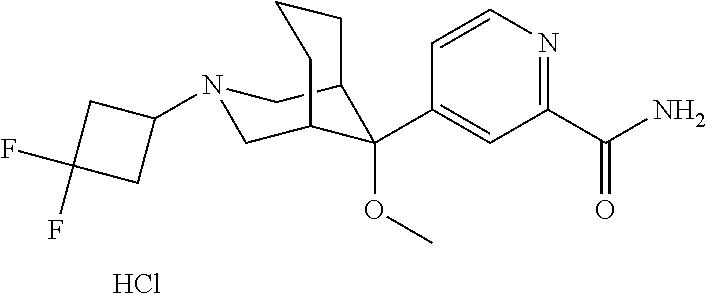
C1(C(N)=O)=NC=CC(C2(OC)C3CN(C4CC(F)(F)C4)CC2CCC3)=C1.Cl
